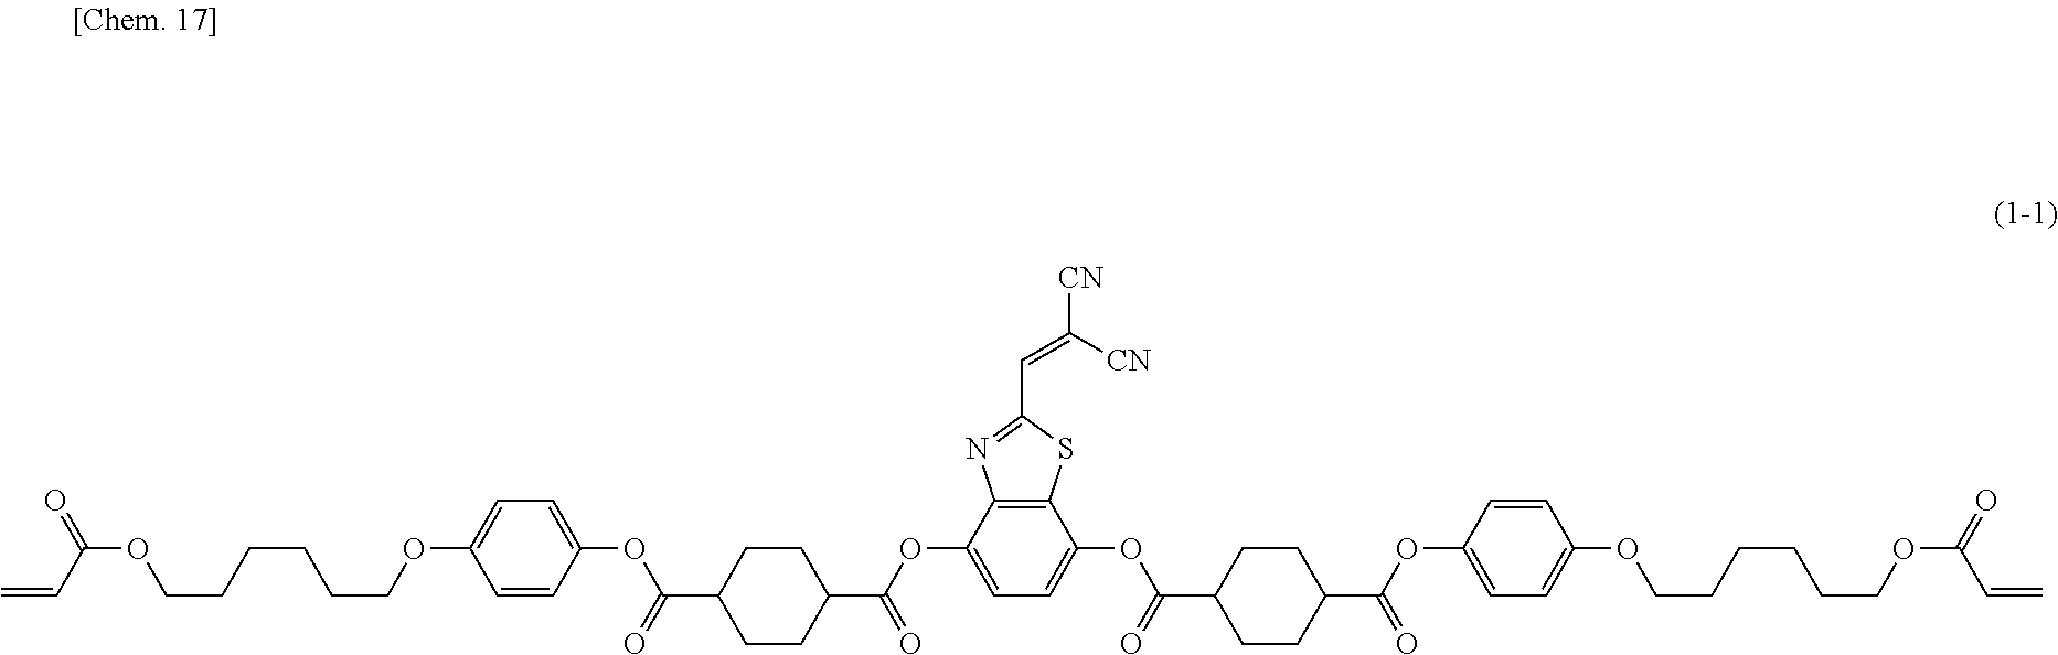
C(OCCCCCCOC1=CC=C(OC(C2CCC(C(OC3=CC=C(OC(=O)C4CCC(C(OC5=CC=C(OCCCCCCOC(C=C)=O)C=C5)=O)CC4)C4=C3N=C(C=C([CN])[CN])S4)=O)CC2)=O)C=C1)(C=C)=O
